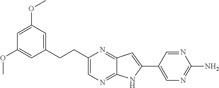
C1=C(OC)C=C(CCC2=CN=C3C(=N2)C=C(C2=CN=C(N)N=C2)N3)C=C1OC
